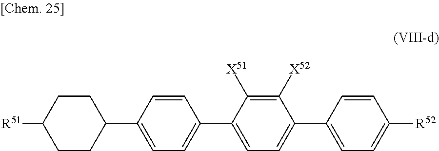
C1=C(C2CCC([R51])CC2)C=CC(C2=CC=C(C3=CC=C([R52])C=C3)C([X52])=C2[X51])=C1
